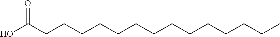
OC(CCCCCCCCCCCCCC)=O
